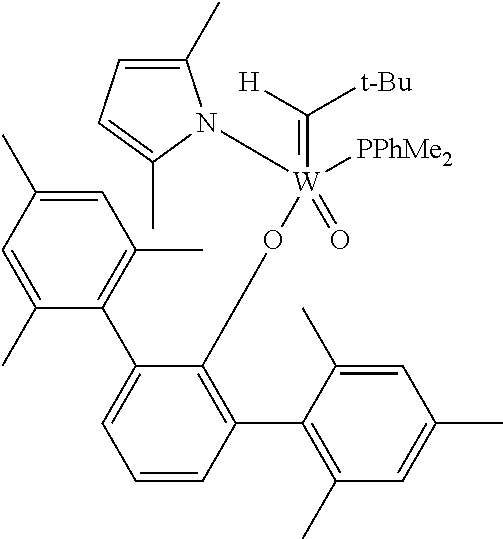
C1=C(C)C=C(C)C(C2=CC=CC(C3=C(C)C=C(C)C=C3C)=C2O[W](=C([H])[t-Bu])([PPhMe2])(N2C(C)=CC=C2C)=O)=C1C
